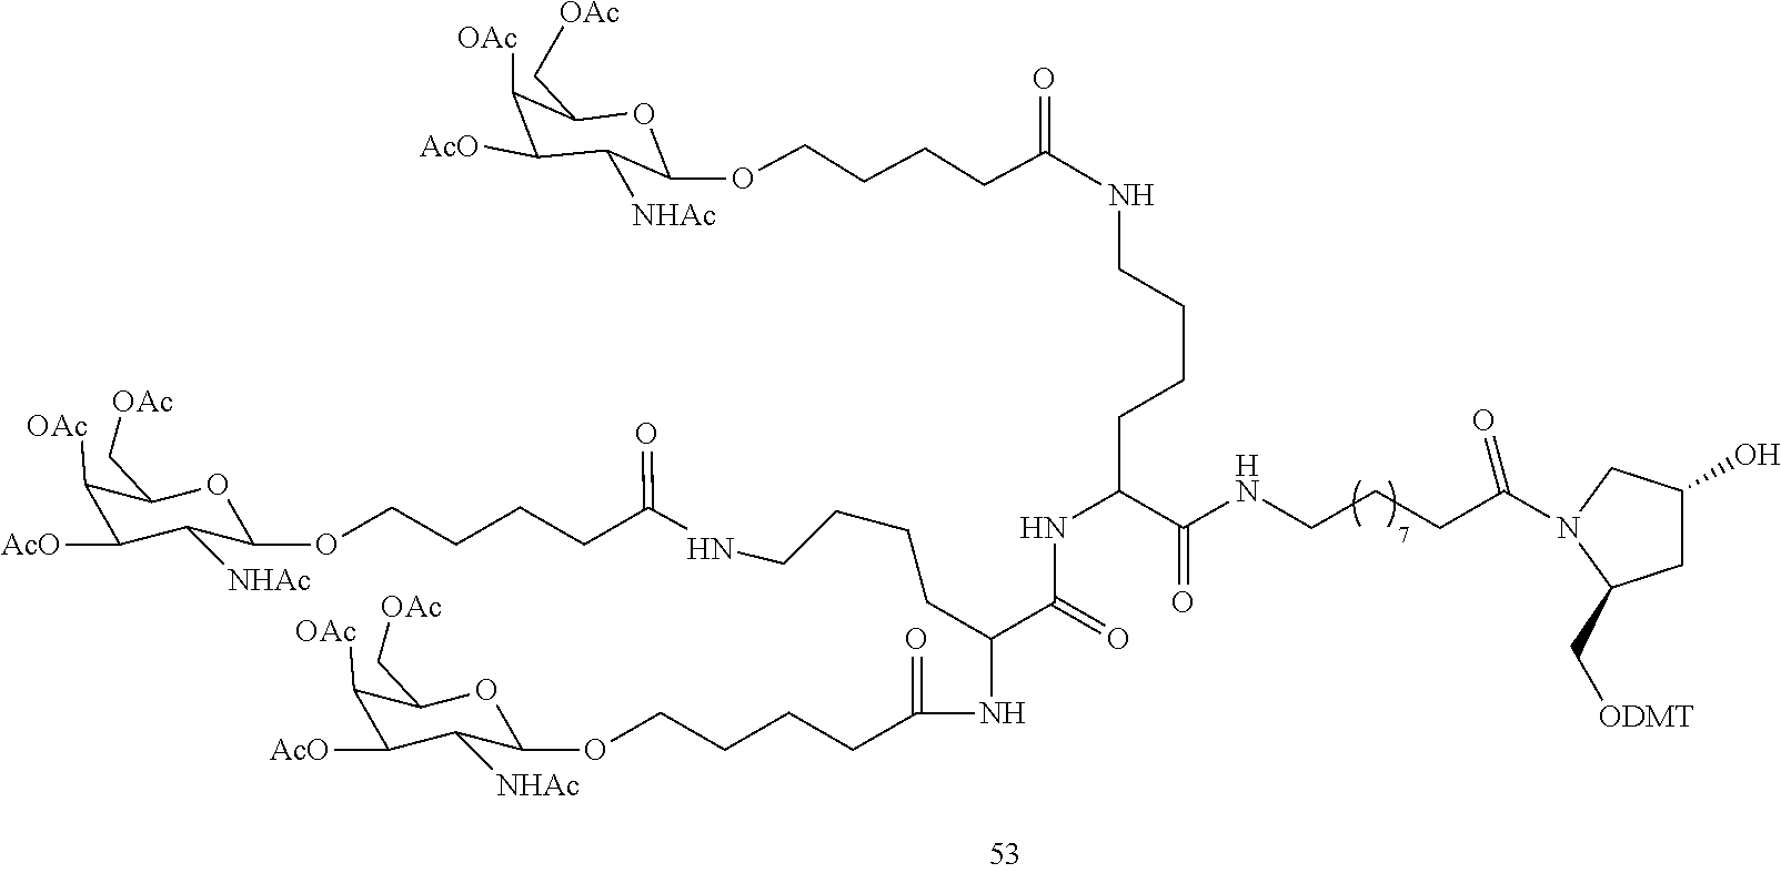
C(CCCCOC1C([NHAc])C([AcO])C([OAc])C(C[OAc])O1)(NCCCCC(NC(=O)C(CCCCNC(CCCCOC1C([NHAc])C([AcO])C([OAc])C(C[OAc])O1)=O)NC(=O)CCCCOC1C([NHAc])C([AcO])C([OAc])C(C[OAc])O1)C(=O)NCCCC(=O)N1CC(O)CC1C[ODMT])=O
